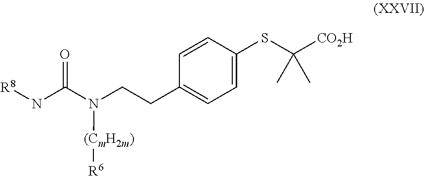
C1=C(SC([CO2H])(C)C)C=CC(CCN(C(N[R8])=O)[(CmH2m)][R6])=C1
